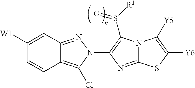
C12=C(Cl)N(C3=C(S([R1])=O)N4C(=N3)SC([Y6])=C4[Y5])N=C1C=C([W1])C=C2
